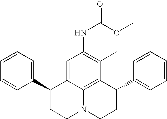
C1=CC=C(C2CCN3C4=C(C(C5=CC=CC=C5)CC3)C(C)=C(NC(=O)OC)C=C24)C=C1
